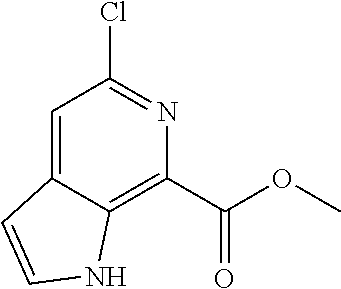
C1=C2C(=C(C(OC)=O)N=C1Cl)NC=C2
